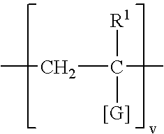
[[G]]C([R1])(CC)C
